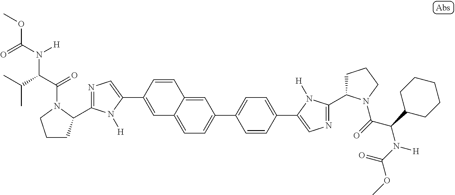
N1=C(C2CCCN2C(C(C(C)C)N(C(=O)OC)[H])=O)N([H])C(C2=CC3=CC=C(C4=CC=C(C5=CN=C(C6CCCN6C(=O)C(C6CCCCC6)N(C(OC)=O)[H])N5[H])C=C4)C=C3C=C2)=C1
